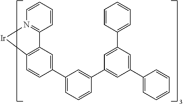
C1=CC=CC2=N1[Ir]C1=C2C=C(C2=CC=CC(C3=CC(C4=CC=CC=C4)=CC(C4=CC=CC=C4)=C3)=C2)C=C1
